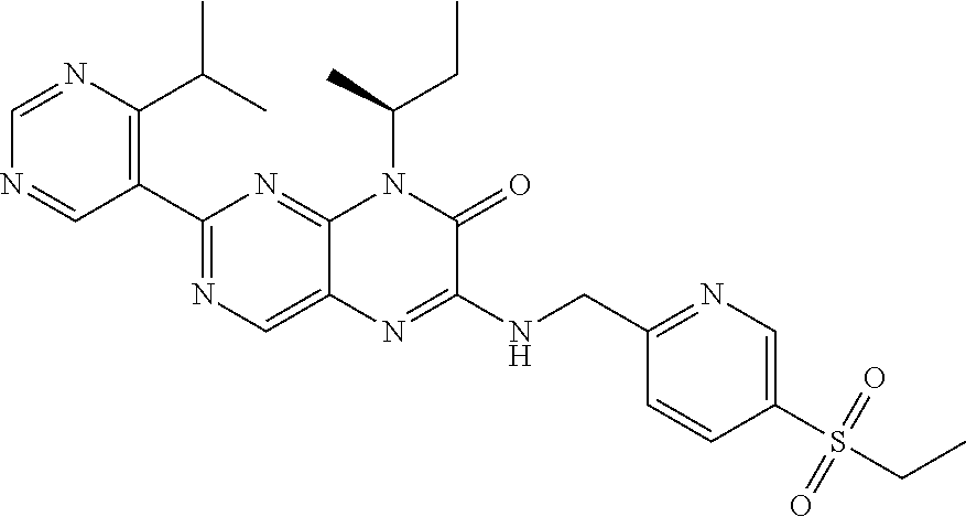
C1=NC(C(C)C)=C(C2=NC=C3C(=N2)N(C(C)CC)C(=O)C(NCC2=NC=C(S(CC)(=O)=O)C=C2)=N3)C=N1
